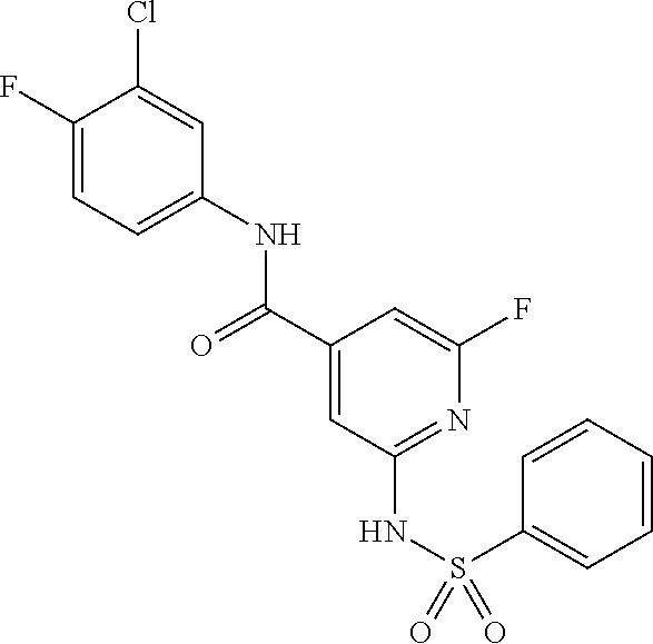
C1(F)=CC=C(NC(C2=CC(NS(=O)(C3=CC=CC=C3)=O)=NC(F)=C2)=O)C=C1Cl
